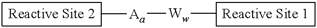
[Aa]([Ww]C)C
